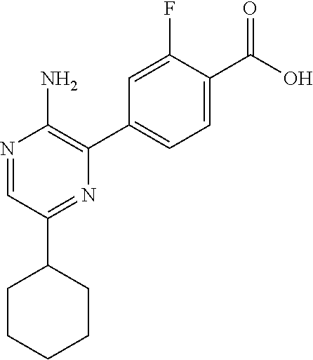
C1(C2=CC=C(C(O)=O)C(F)=C2)=C(N)N=CC(C2CCCCC2)=N1
